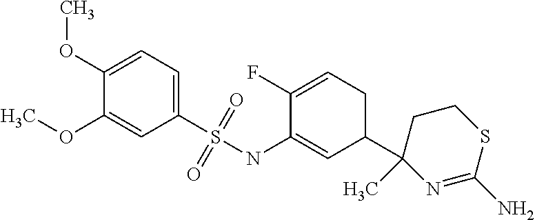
C1(S(NC2=CC(C3(C)N=C(N)SCC3)CC=C2F)(=O)=O)=CC=C(OC)C(OC)=C1
